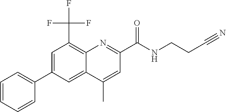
C1=C(C2=CC=CC=C2)C=C2C(=C1C(F)(F)F)N=C(C(NCCC#N)=O)C=C2C
